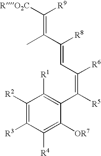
C1([R2])=C([R3])C([R4])=C([OR7])C(C([R5])=C([R6])C=C(C(C)=C([RO2C])[R9])[R8])=C1[R1]
